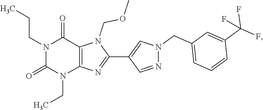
N1(CC)C(=O)N(CCC)C(=O)C2=C1N=C(C1=CN(CC3=CC=CC(C(F)(F)F)=C3)N=C1)N2COC
